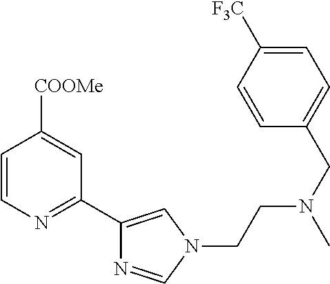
C1=CN=C(C2=CN(CCN(CC3=CC=C([F3C])C=C3)C)C=N2)C=C1[COOMe]
